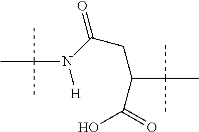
CC(N([H])C(=O)CC(C(=O)O)C(C)(C)C)(C)C
